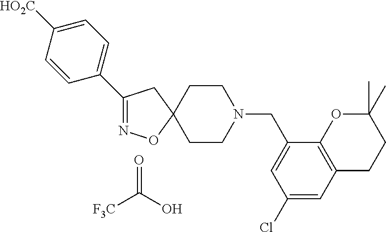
C1(C2=CC=C([HO2C])C=C2)=NOC2(C1)CCN(CC1=CC(Cl)=CC3=C1OC(C)(C)CC3)CC2.O=C(O)[F3C]
